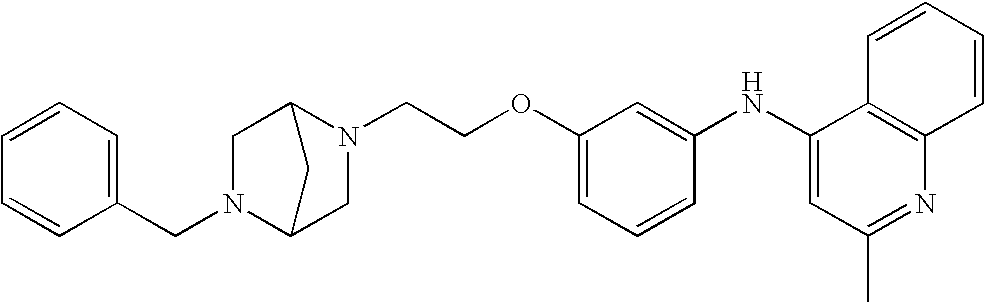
C(COC1=CC=CC(NC2=CC(C)=NC3=C2C=CC=C3)=C1)N1CC2N(CC3=CC=CC=C3)CC1C2
